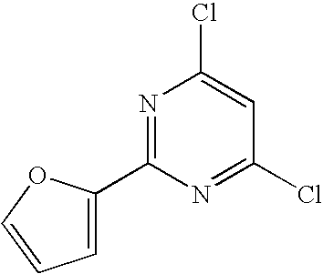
C1=C(C2=NC(Cl)=CC(Cl)=N2)OC=C1
